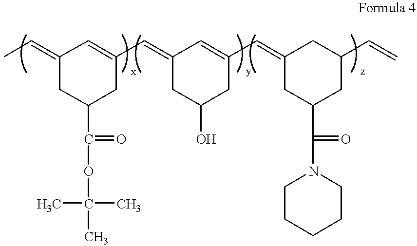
C1(=CC)CC(C(=O)OC(C)(C)C)CC(C=C2CC(O)CC(C=C3CC(C(=O)N4CCCCC4)CC(C=C)C3)=C2)=C1
